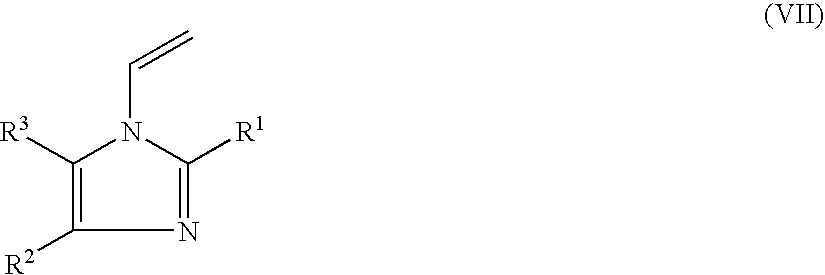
N1=C([R1])N(C=C)C([R3])=C1[R2]
